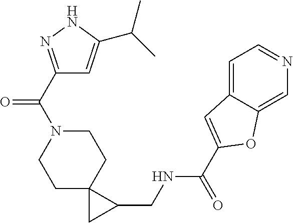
C1C2(CCN(C(=O)C3=NNC(C(C)C)=C3)C1)CC2CNC(=O)C1=CC2=CC=NC=C2O1
